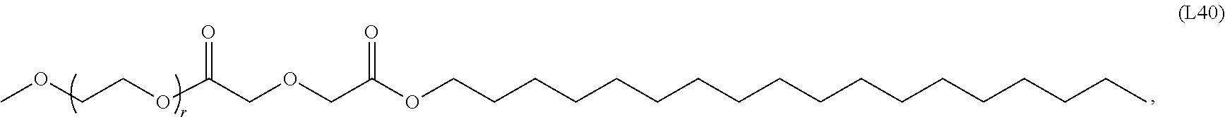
C(CCCCCCCCCCCCCCCOC(COCC(OCCOC)=O)=O)CC
